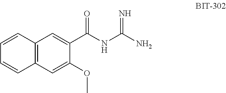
C12=C(C=CC=C1)C=C(C(NC(N)=N)=O)C(OC)=C2
